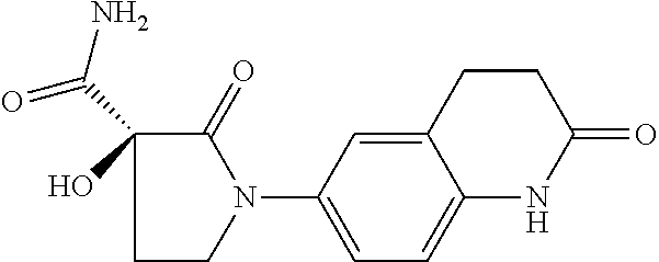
C12=CC(N3C(=O)C(C(=O)N)(O)CC3)=CC=C1NC(=O)CC2
